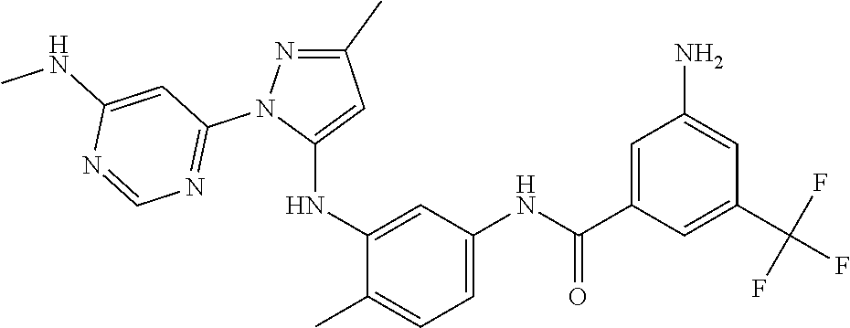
C1(C)=NN(C2=NC=NC(NC)=C2)C(NC2=CC(NC(C3=CC(N)=CC(C(F)(F)F)=C3)=O)=CC=C2C)=C1
